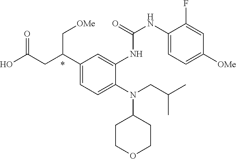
N(C1CCOCC1)(CC(C)C)C1=CC=C(C(CC(O)=O)C[OMe])C=C1NC(=O)NC1=CC=C([OMe])C=C1F
